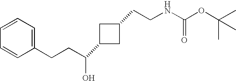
C1C(C(CCC2=CC=CC=C2)O)CC1CCNC(OC(C)(C)C)=O
